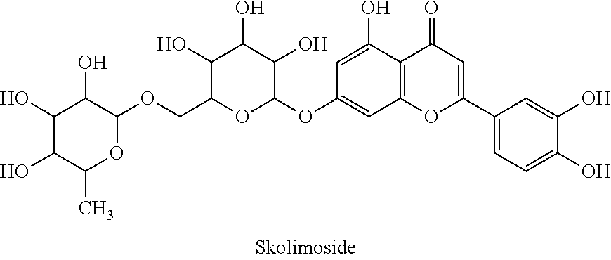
C1(O)C(O)C(C)OC(OCC2OC(OC3=CC4=C(C(O)=C3)C(=O)C=C(C3=CC=C(O)C(O)=C3)O4)C(O)C(O)C2O)C1O
